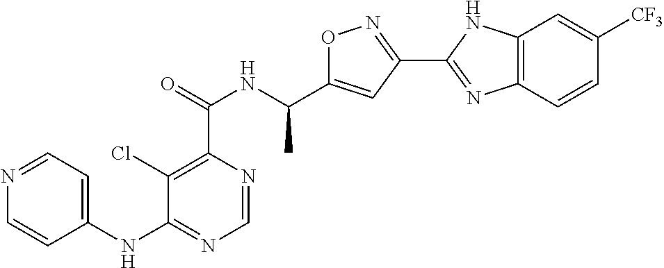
C1=NC(C(=O)NC(C2=CC(C3=NC4=C(N3)C=C([CF3])C=C4)=NO2)C)=C(Cl)C(NC2=CC=NC=C2)=N1
